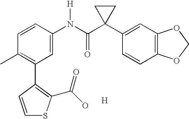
C1=CC(N(C(C2(C3=CC4=C(C=C3)OCO4)CC2)=O)[H])=CC(C2=C(C(O)=O)SC=C2)=C1C.[H]
